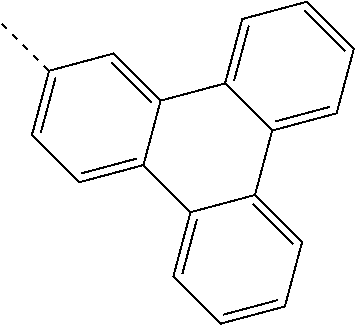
C12=CC=CC=C1C1=CC=CC=C1C1=CC=C(C)C=C21
